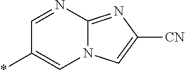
C12=NC([CN])=CN1C=C(*)C=N2
